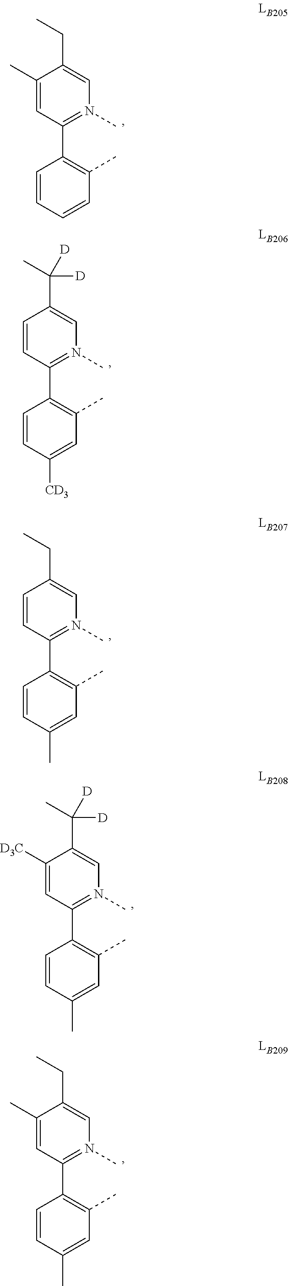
C1(C)=CC(C2=C(C)C=CC=C2)=N(C)C=C1CC.C1=CC(C2=C(C)C=C([CD3])C=C2)=N(C)C=C1C(C)([D])[D].C1=CC(C2=C(C)C=C(C)C=C2)=N(C)C=C1CC.C1([D3C])=CC(C2=C(C)C=C(C)C=C2)=N(C)C=C1C(C)([D])[D].C1(C)=CC(C2=C(C)C=C(C)C=C2)=N(C)C=C1CC
